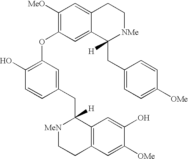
C1([MeO])=C(OC2=C(O)C=CC(CC3([H])[MeN]CCC4=C3C=C(O)C([OMe])=C4)=C2)C=C2C(=C1)CC[NMe]C2(CC1=CC=C([OMe])C=C1)[H]
